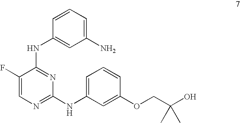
C1(N)=CC=CC(NC2=NC(NC3=CC=CC(OCC(O)(C)C)=C3)=NC=C2F)=C1
